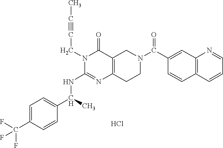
N1(CC#CC)C(NC(C2=CC=C(C(F)(F)F)C=C2)C)=NC2=C(C1=O)CN(C(C1=CC3=C(C=C1)C=CC=N3)=O)CC2.Cl
